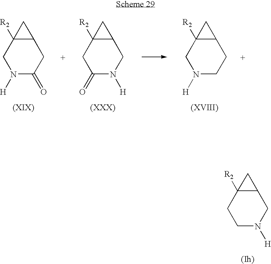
N1([H])CCC2C([R2])(C1)C2.N1([H])C(=O)CC2C([R2])(C1)C2.C1(=O)N([H])CC2C([R2])(C1)C2.C1N([H])CC2C([R2])(C1)C2
